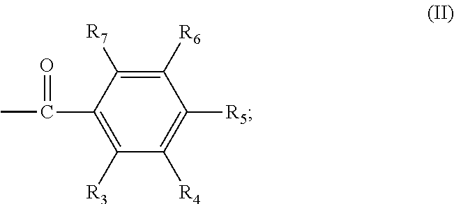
C1([R6])=C([R7])C(C(=O)C)=C([R3])C([R4])=C1[R5]
